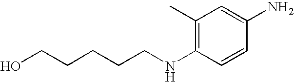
OCCCCCNC1=C(C)C=C(N)C=C1
